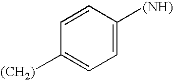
C1=C([(NH)])C=CC([(CH2)])=C1
